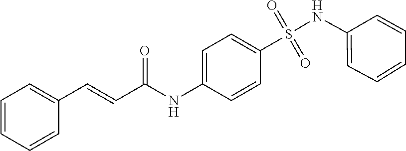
C1=CC=CC(C=CC(NC2=CC=C(S(=O)(=O)NC3=CC=CC=C3)C=C2)=O)=C1
